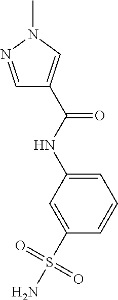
C1=C(NC(C2=CN(C)N=C2)=O)C=C(S(=O)(=O)N)C=C1
